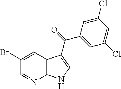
C12=C(C=C(Br)C=N1)C(C(=O)C1=CC(Cl)=CC(Cl)=C1)=CN2
